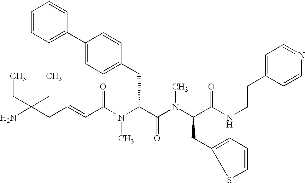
NC(CC=CC(N(C(C(=O)N(C)C(CC1=CC=CS1)C(=O)NCCC1=CC=NC=C1)CC1=CC=C(C2=CC=CC=C2)C=C1)C)=O)(CC)CC
